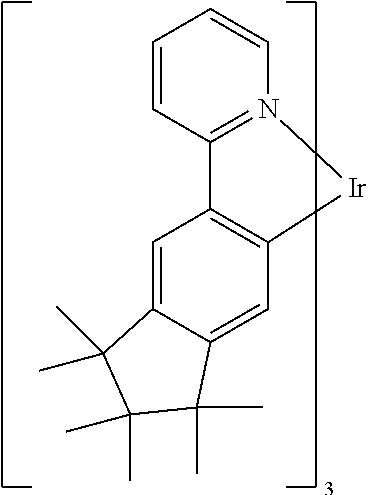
C1=CC2=N(C=C1)[Ir]C1=C2C=C2C(=C1)C(C)(C)C(C)(C)C2(C)C
